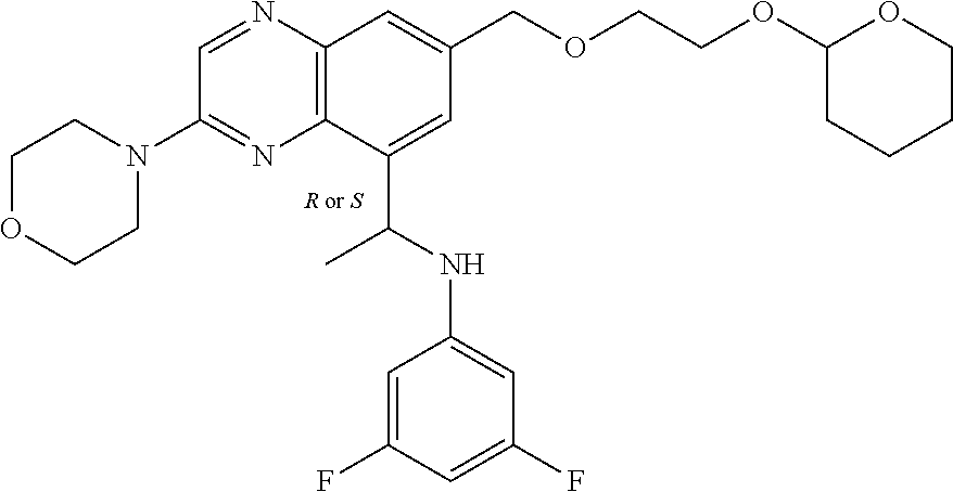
N1=CC(N2CCOCC2)=NC2=C1C=C(COCCOC1OCCCC1)C=C2C(NC1=CC(F)=CC(F)=C1)C
